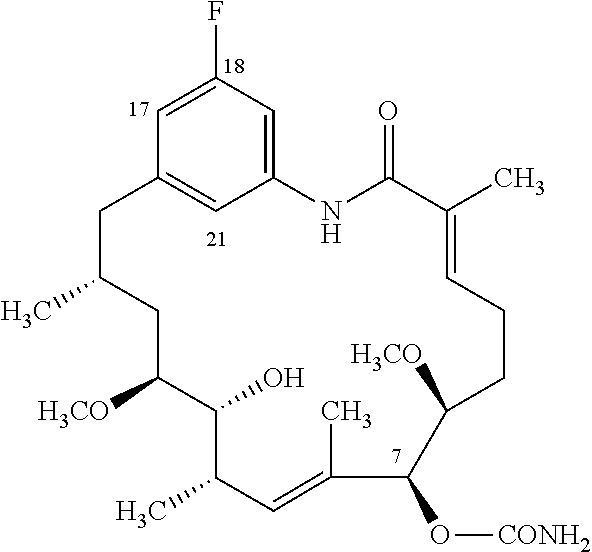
C1(F)=CC2=CC(=C1)NC(=O)C(C)=CCCC([H3CO])C(O[CONH2])C(C)=CC(C)C(O)C([H3CO])CC(C)C2
